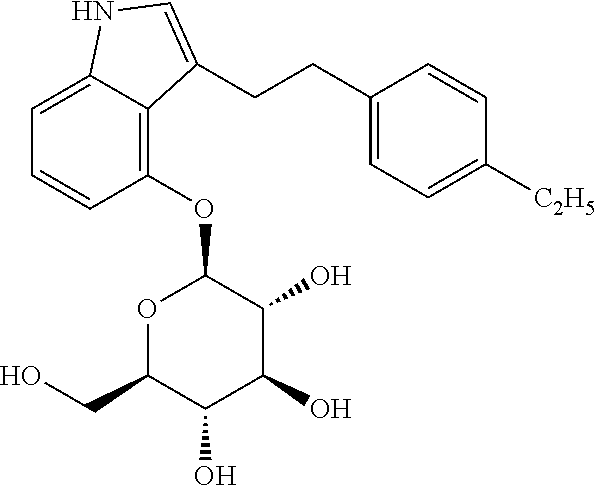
C1=C2C(=C(OC3OC(CO)C(O)C(O)C3O)C=C1)C(CCC1=CC=C([C2H5])C=C1)=CN2
